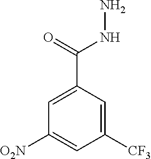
C1([CF3])=CC(C(=O)NN)=CC([O2N])=C1
